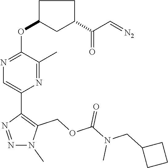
C1C(OC2=NC=C(C3=C(COC(=O)N(C)CC4CCC4)N(C)N=N3)N=C2C)CC(C(=O)C=[N2])C1
